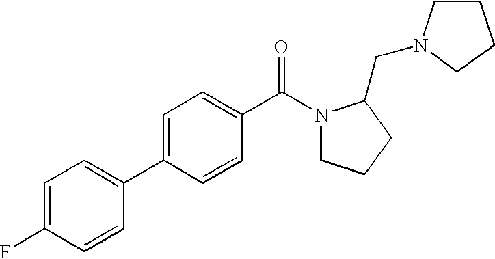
C1=C(F)C=CC(C2=CC=C(C(N3CCCC3CN3CCCC3)=O)C=C2)=C1
